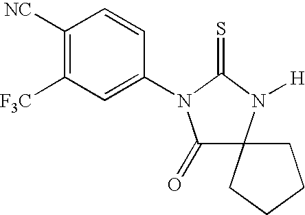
C1([NC])=C([F3C])C=C(N2C(=O)C3(N([H])C2=S)CCCC3)C=C1
